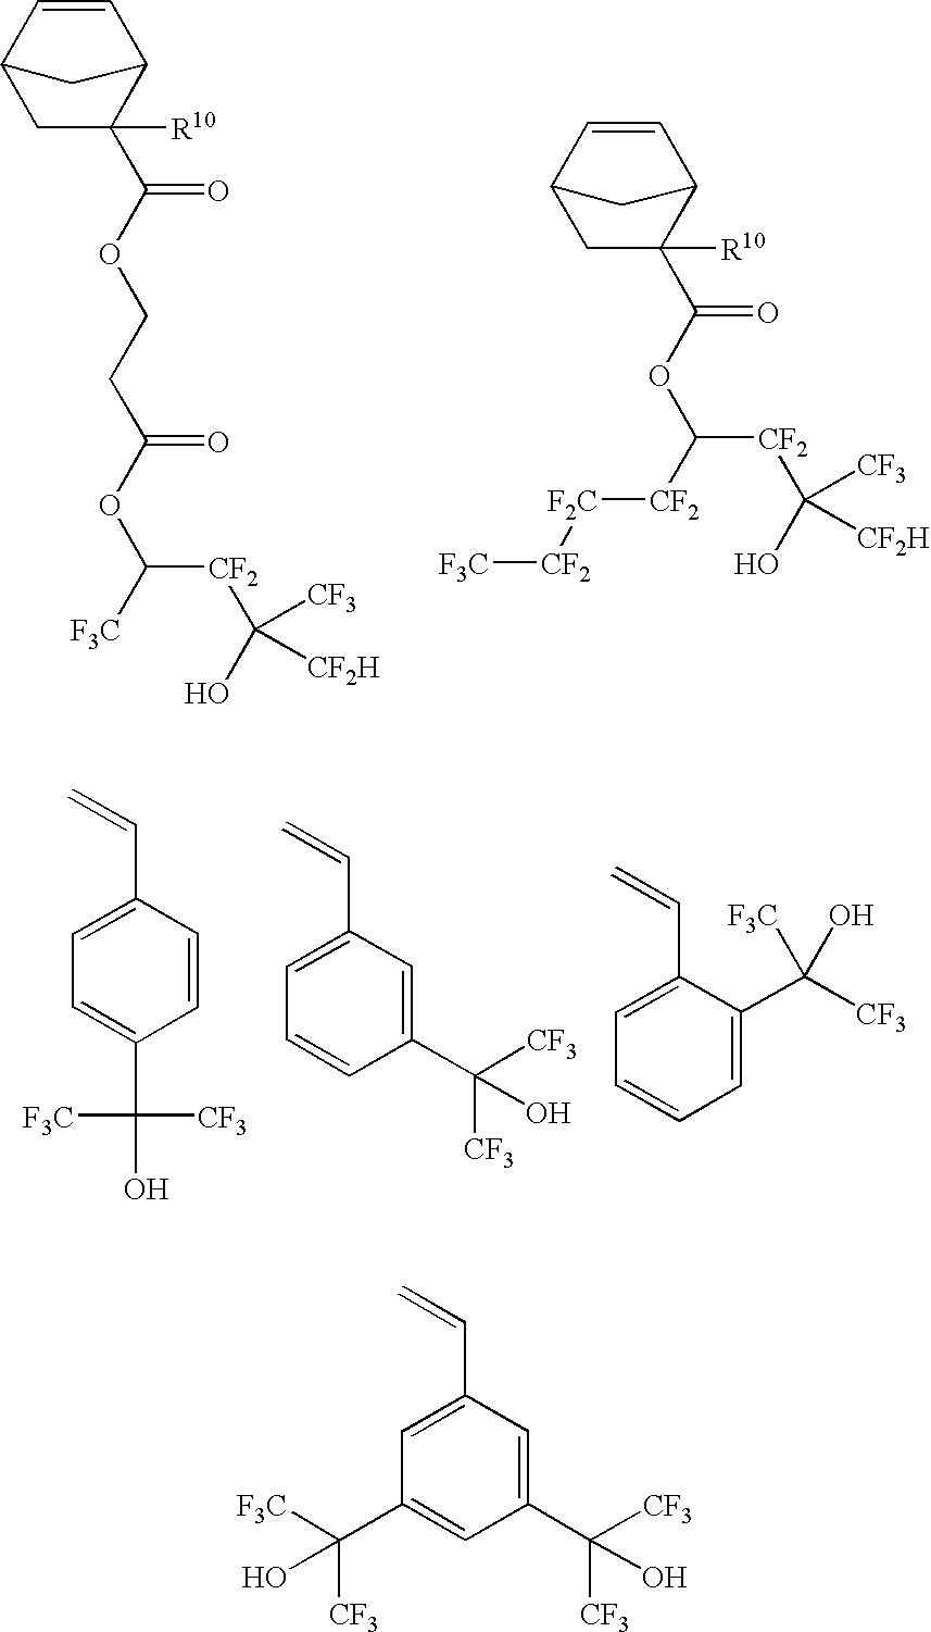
C1C2C=CC(C2)C1([R10])C(OCCC(OC([CF2]C(O)([CF3])[CF2H])[F3C])=O)=O.C1C2C=CC(C2)C1([R10])C(OC([CF2][F2C][CF2][F3C])[CF2]C(O)([CF3])[CF2H])=O.C1=C(C=C)C=CC(C(O)([F3C])[CF3])=C1.C1=C(C=C)C=C(C([CF3])([CF3])O)C=C1.C1=C(C=C)C(C([CF3])([F3C])O)=CC=C1.C1=C(C=C)C=C(C([CF3])([CF3])O)C=C1C([F3C])([CF3])O
